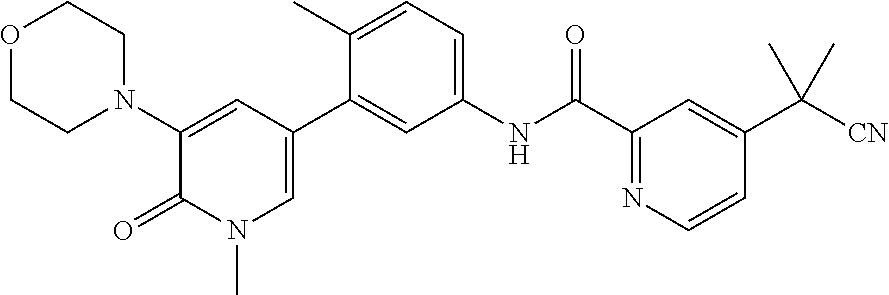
O1CCN(C2=CC(C3=CC(NC(C4=NC=CC(C([CN])(C)C)=C4)=O)=CC=C3C)=CN(C)C2=O)CC1
